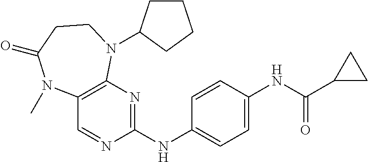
C1(NC2=NC3=C(C=N2)N(C)C(=O)CCN3C2CCCC2)=CC=C(NC(C2CC2)=O)C=C1
